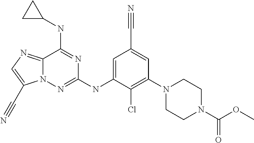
C12=NC=C(C#N)N1N=C(NC1=CC(C#N)=CC(N3CCN(C(OC)=O)CC3)=C1Cl)N=C2NC1CC1
